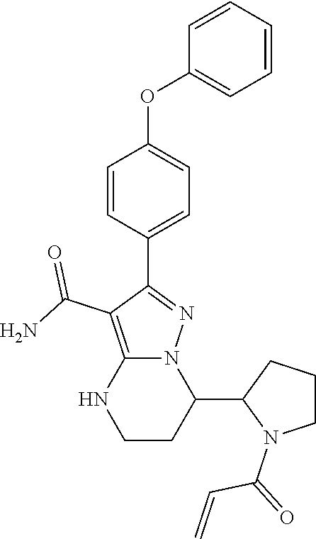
C1=CC(C2=NN3C(=C2C(N)=O)NCCC3C2N(C(=O)C=C)CCC2)=CC=C1OC1=CC=CC=C1
